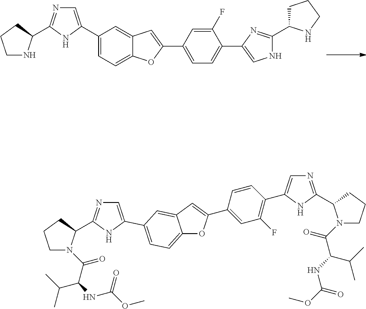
C1(C2=CN=C(C3NCCC3)N2)=CC=C2C(=C1)C=C(C1=CC=C(C3=CNC(C4CCCN4)=N3)C(F)=C1)O2.C12=CC=C(C3=CN=C(C4N(C(C(NC(OC)=O)C(C)C)=O)CCC4)N3)C=C1C=C(C1=CC(F)=C(C3=CN=C(C4N(C(=O)C(NC(OC)=O)C(C)C)CCC4)N3)C=C1)O2
